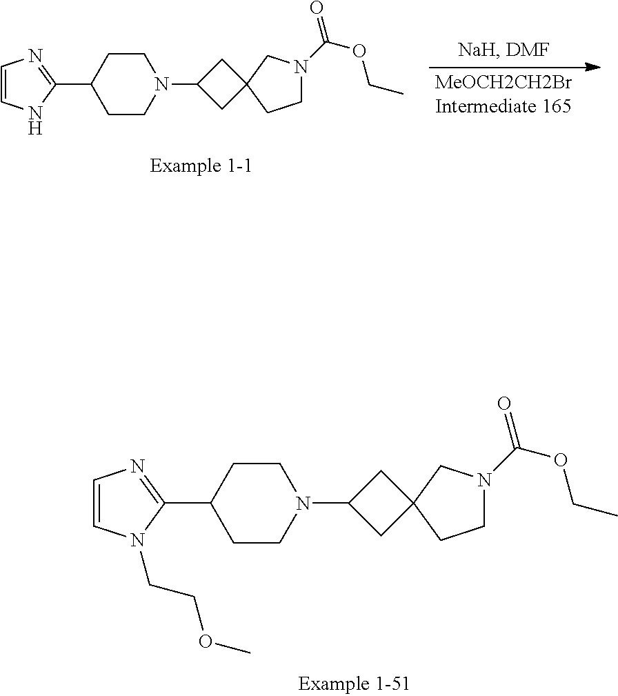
C1=CN(CCOC)C(C2CCN(C3CC4(C3)CCN(C(=O)OCC)C4)CC2)=N1.C1=CNC(C2CCN(C3CC4(C3)CCN(C(=O)OCC)C4)CC2)=N1
